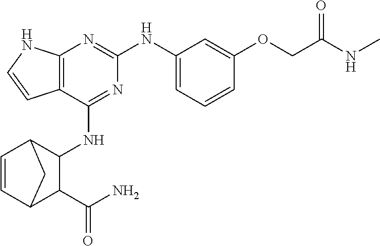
C12=C(N=C(NC3=CC=CC(OCC(NC)=O)=C3)N=C1NC1C3C=CC(C1C(N)=O)C3)NC=C2
